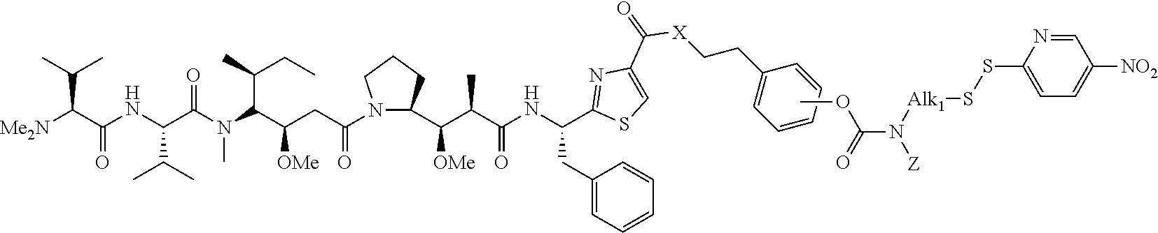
[Me2N]C(C(NC(C(N(C(C(CC(=O)N1CCCC1C(C(C(NC(CC1=CC=CC=C1)C1=NC(C(=O)[X]CCC2=CC=CC=C2)=CS1)=O)C)[OMe])[OMe])C(C)CC)C)=O)C(C)C)=O)C(C)C.COC(N([Alk1]SSC1=CC=C([NO2])C=N1)[Z])=O
